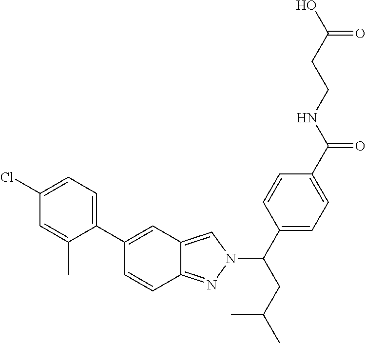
C1(C2=CC3=CN(C(C4=CC=C(C(NCCC(O)=O)=O)C=C4)CC(C)C)N=C3C=C2)=CC=C(Cl)C=C1C
